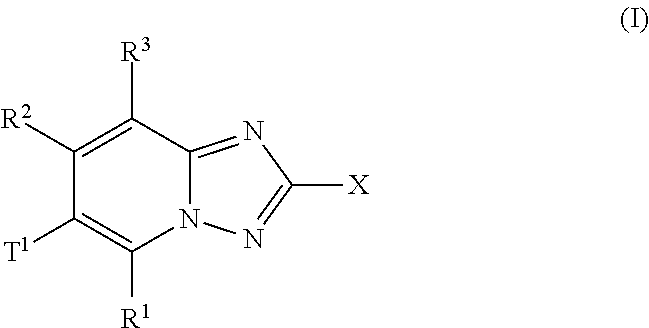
C1([R2])=C([R3])C2=NC([X])=NN2C([R1])=C1[T1]
